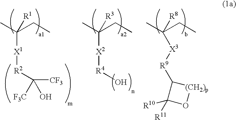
[X1](C(C)(CC)[R1])[R2]C([F3C])(O)[CF3].[X2](C(C)(CC)[R3])[R4]O.[X3](C(C)(CC)[R8])[R9]C1C([R10])([R11])O[(CH2)p]1
